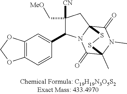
C12=C(C=CC(C3C([CN])(C[MeO])CC45C(=O)N(C)C(C)(C(=O)N34)SS5)=C1)OCO2
